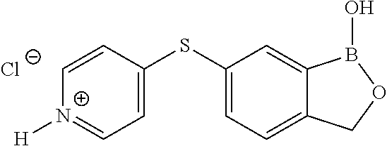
C1=CC(SC2=CC=C3C(=C2)B(O)OC3)=CC=[N+]1[H].[Cl-]
